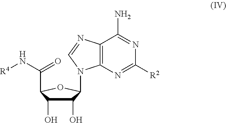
C1(O)C(O)C(C(N[R4])=O)OC1N1C2=C(C(N)=NC([R2])=N2)N=C1
